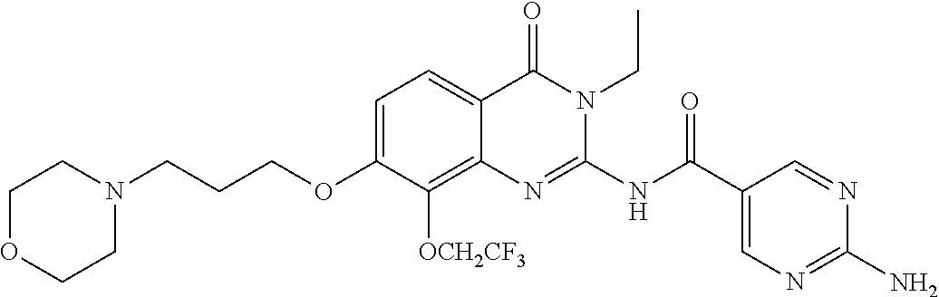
C1=C(OCCCN2CCOCC2)C([OCH2CF3])=C2C(=C1)C(=O)N(CC)C(NC(C1=CN=C(N)N=C1)=O)=N2
